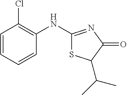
C1(NC2=NC(=O)C(C(C)C)S2)=C(Cl)C=CC=C1
